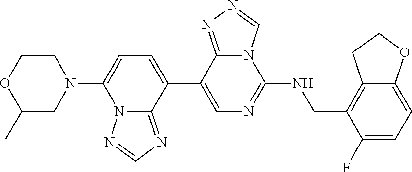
C1(C2=CC=C(N3CC(C)OCC3)N3C2=NC=N3)=CN=C(NCC2=C3C(=CC=C2F)OCC3)N2C1=NN=C2
